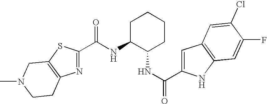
C(NC1C(NC(=O)C2=CC3=C(N2)C=C(F)C(Cl)=C3)CCCC1)(=O)C1=NC2=C(CN(C)CC2)S1
